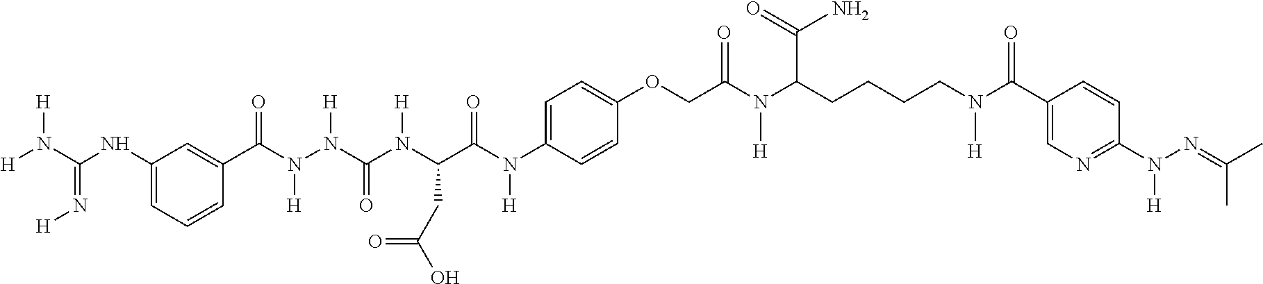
[H]N(C(NC1=CC=CC(C(N(N(C(N(C(C(N([H])C2=CC=C(OCC(N(C(CCCCN(C(C3=CN=C(N(N=C(C)C)[H])C=C3)=O)[H])C(=O)N)[H])=O)C=C2)=O)CC(O)=O)[H])=O)[H])[H])=O)=C1)=N[H])[H]
